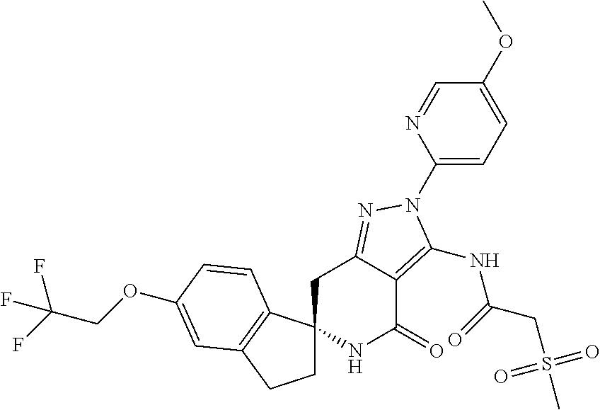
C1C2(C3=C(C1)C=C(OCC(F)(F)F)C=C3)NC(=O)C1=C(NC(CS(C)(=O)=O)=O)N(C3=CC=C(OC)C=N3)N=C1C2
